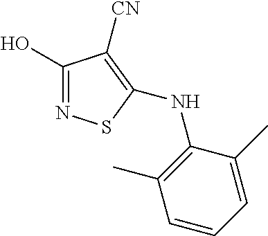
C1(O)=NSC(NC2=C(C)C=CC=C2C)=C1[CN]
